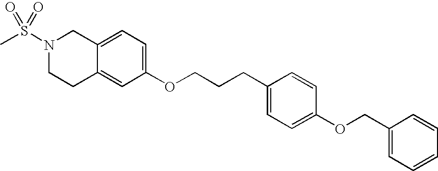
N1(S(C)(=O)=O)CCC2=CC(OCCCC3=CC=C(OCC4=CC=CC=C4)C=C3)=CC=C2C1
